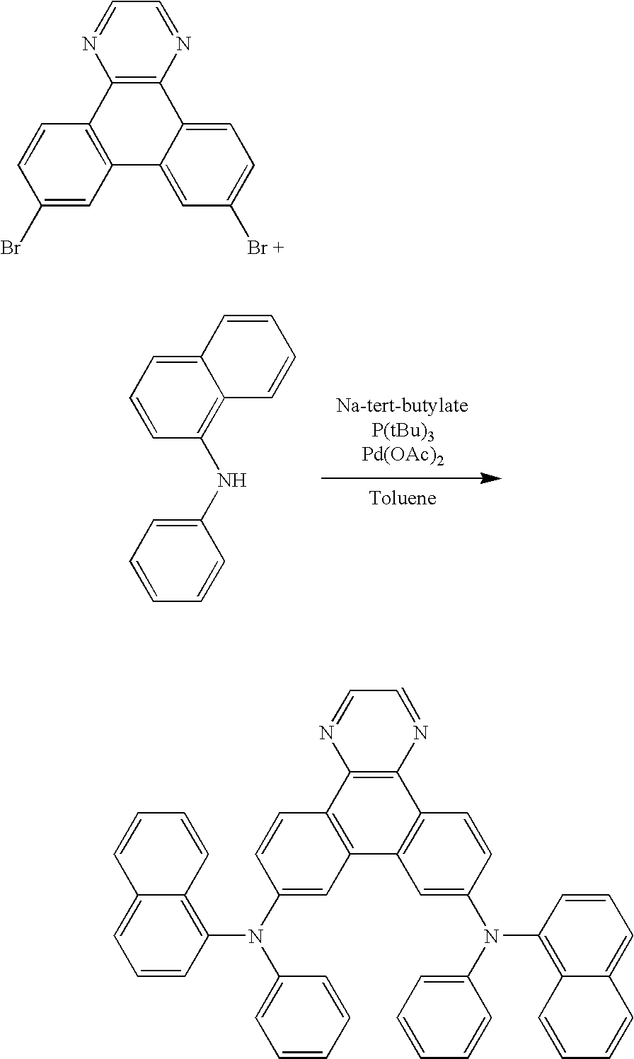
C1=CC=CC(NC2=C3C(=CC=C2)C=CC=C3)=C1.C1(Br)=CC2=C(C=C1)C1=C(C3=CC=C([Br +])C=C23)N=CC=N1.C1=CC(N(C2=CC3=C(C=C2)C2=C(C4=C3C=C(N(C3=CC=CC=C3)C3=C5C(=CC=C3)C=CC=C5)C=C4)N=CC=N2)C2=CC=CC=C2)=C2C(=C1)C=CC=C2
